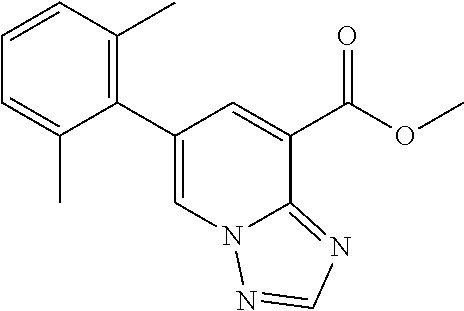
C1=CC(C)=C(C2=CN3C(=NC=N3)C(C(=O)OC)=C2)C(C)=C1
